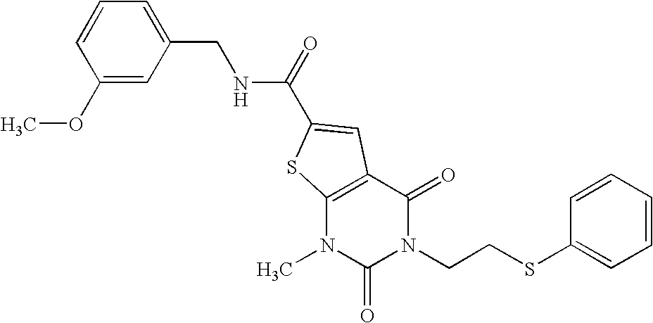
C1=CC(OC)=CC(CNC(=O)C2=CC3=C(N(C)C(=O)N(CCSC4=CC=CC=C4)C3=O)S2)=C1
